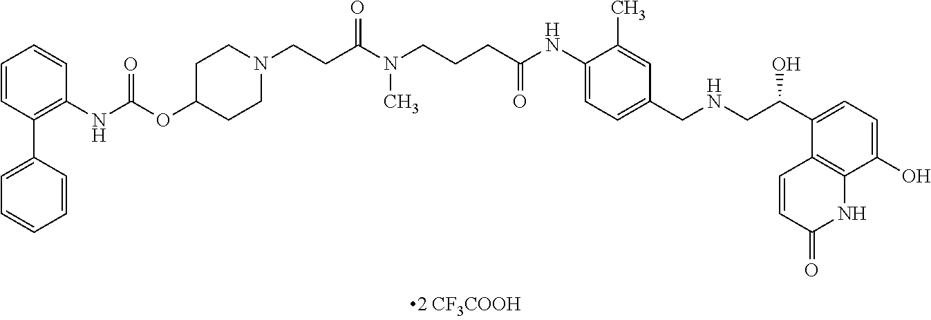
C1=CC(C2=CC=CC=C2)=C(NC(=O)OC2CCN(CCC(N(CCCC(NC3=CC=C(CNCC(C4=CC=C(O)C5=C4C=CC(=O)N5)O)C=C3C)=O)C)=O)CC2)C=C1
